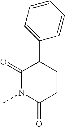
C1(=O)N(C)C(=O)CCC1C1=CC=CC=C1
